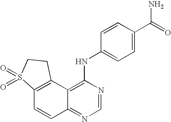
C12=C(C3=C(NC4=CC=C(C(=O)N)C=C4)N=CN=C3C=C1)CCS2(=O)=O
